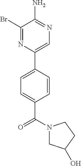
C1(Br)=NC(C2=CC=C(C(N3CC(O)CC3)=O)C=C2)=CN=C1N
